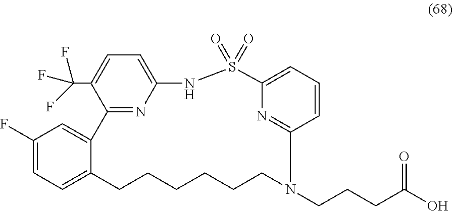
C1=C2C(=CC(F)=C1)C1=NC(=CC=C1C(F)(F)F)NS(=O)(=O)C1=CC=CC(=N1)N(CCCC(O)=O)CCCCCC2
